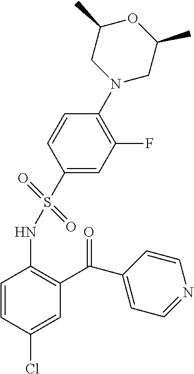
C1=CC(Cl)=CC(C(C2=CC=NC=C2)=O)=C1NS(C1=CC(F)=C(N2CC(C)OC(C)C2)C=C1)(=O)=O
